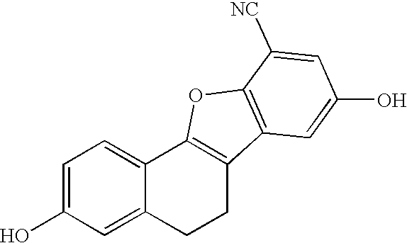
C1=C(O)C=C2C(=C1)C1=C(CC2)C2=C(O1)C([NC])=CC(O)=C2
